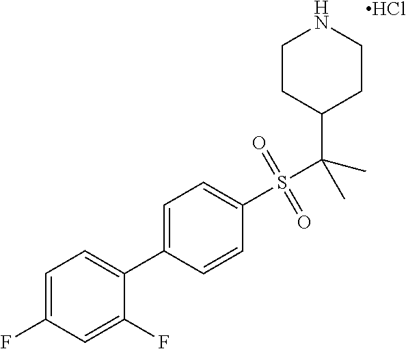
C1=C(F)C=C(F)C(C2=CC=C(S(=O)(=O)C(C3CCNCC3)(C)C)C=C2)=C1.Cl
